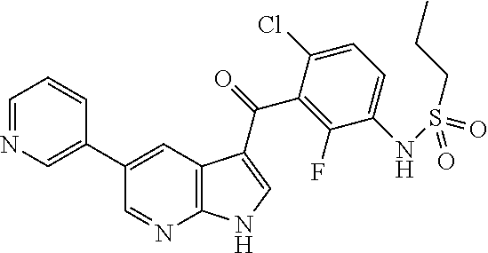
C1=NC=C(C2=CC3=C(N=C2)NC=C3C(C2=C(F)C(NS(=O)(CCC)=O)=CC=C2Cl)=O)C=C1
